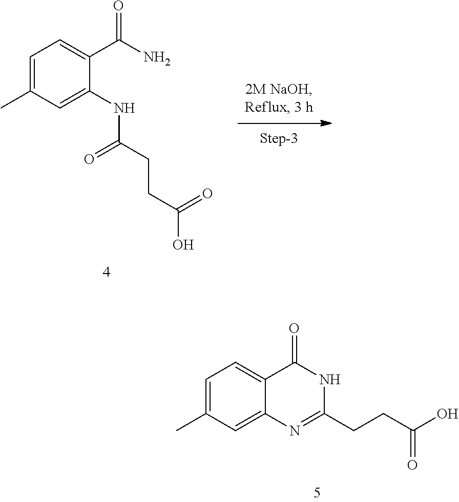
C1=C(C)C=C2C(=C1)C(=O)NC(CCC(O)=O)=N2.C1=C(C)C=C(NC(CCC(O)=O)=O)C(C(N)=O)=C1
